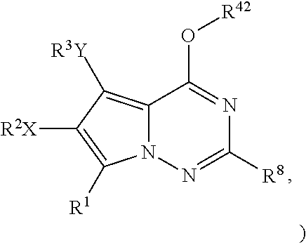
C12=C([R3Y])C([R2X])=C([R1])N1N=C([R8])N=C2O[R42]
